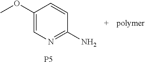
C1(OC)=CN=C(N)C=C1.[P5]
